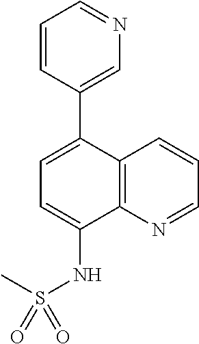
C12=C(N=CC=C1)C(NS(C)(=O)=O)=CC=C2C1=CN=CC=C1
